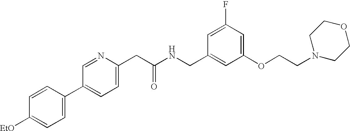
[EtO]C1=CC=C(C2=CC=C(CC(NCC3=CC(OCCN4CCOCC4)=CC(F)=C3)=O)N=C2)C=C1
